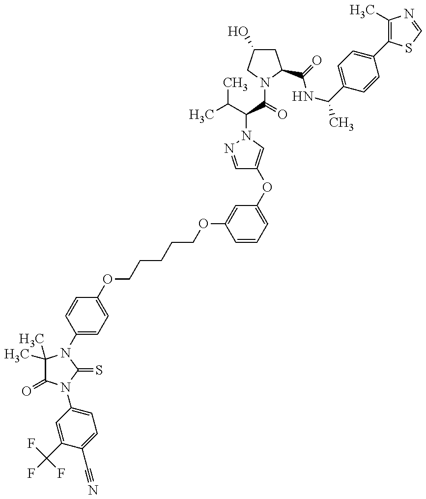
C1(C(F)(F)F)=CC(N2C(=O)C(C)(C)N(C3=CC=C(OCCCCCOC4=CC(OC5=CN(C(C(C)C)C(=O)N6CC(O)CC6C(=O)NC(C)C6=CC=C(C7=C(C)N=CS7)C=C6)N=C5)=CC=C4)C=C3)C2=S)=CC=C1C#N
